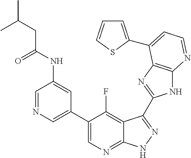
C1=NC=C(C2=CN=C3C(=C2F)C(C2=NC4=C(N2)N=CC=C4C2=CC=CS2)=NN3)C=C1NC(CC(C)C)=O
